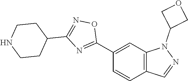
C1(C2=NC(C3CCNCC3)=NO2)=CC2=C(C=C1)C=NN2C1COC1
